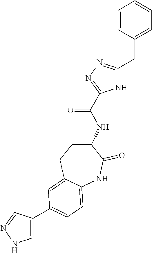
C1=C(C2=CC=C3C(=C2)CCC(NC(=O)C2=NN=C(CC4=CC=CC=C4)N2)C(=O)N3)C=NN1
